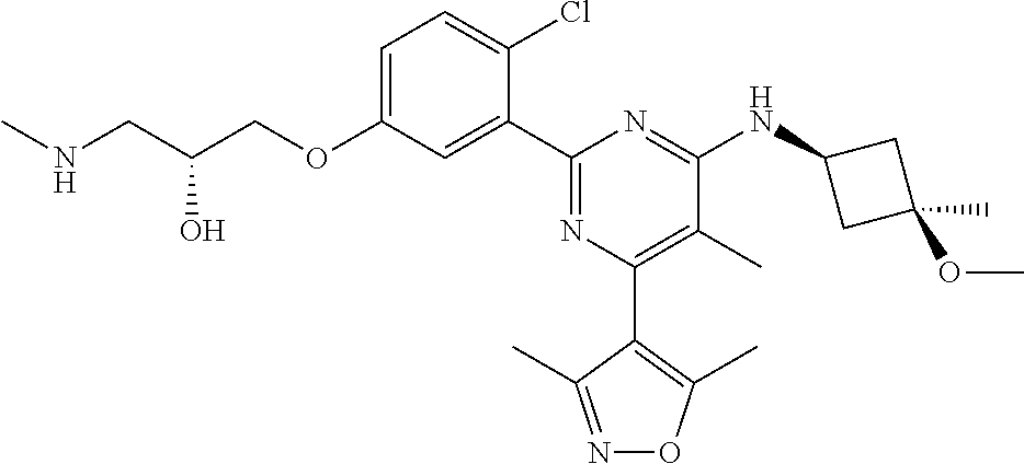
C1=C(OCC(CNC)O)C=C(C2=NC(C3=C(C)ON=C3C)=C(C)C(NC3CC(C)(OC)C3)=N2)C(Cl)=C1
